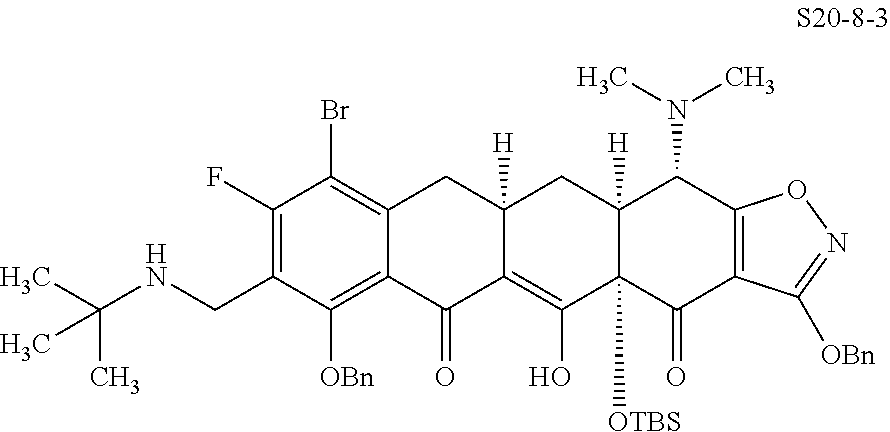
C1(F)=C(CNC(C)(C)C)C([OBn])=C2C(=C1Br)CC1([H])C(=C(O)C3([OTBS])C([H])(C1)C(N(C)C)C1=C(C3=O)C([OBn])=NO1)C2=O
